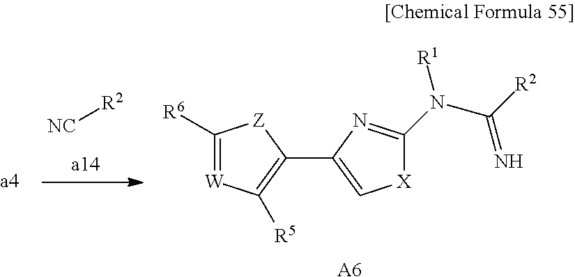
C1([R6])=[W]C([R5])=C(C2=C[X]C(N(C([R2])=N)[R1])=N2)[Z]1.[NC][R2].[A6]
